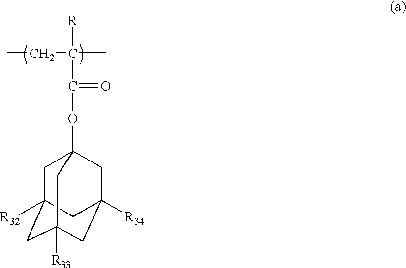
C1C2([R32])CC3([R33])CC([R34])(CC1(OC(C([R])(C)CC)=O)C3)C2
